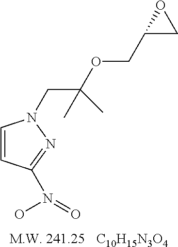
[C10H15N3O4].C1=CC(N(=O)O)=NN1CC(OCC1CO1)(C)C
